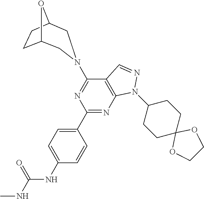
C1(N2CC3CCC(O3)C2)=NC(C2=CC=C(NC(NC)=O)C=C2)=NC2=C1C=NN2C1CCC2(CC1)OCCO2
